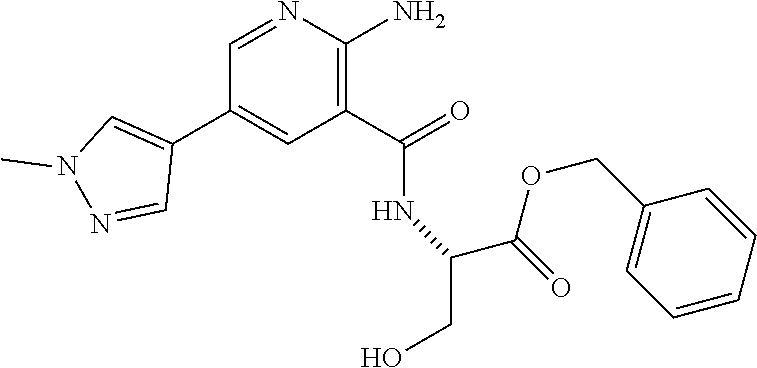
C1=NC(N)=C(C(=O)NC(C(OCC2=CC=CC=C2)=O)CO)C=C1C1=CN(C)N=C1
